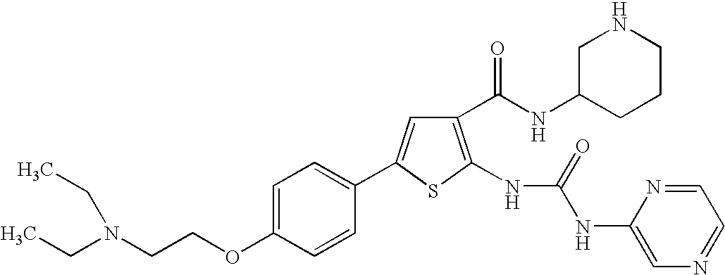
C1(C(NC2CCCNC2)=O)=C(NC(NC2=CN=CC=N2)=O)SC(C2=CC=C(OCCN(CC)CC)C=C2)=C1
